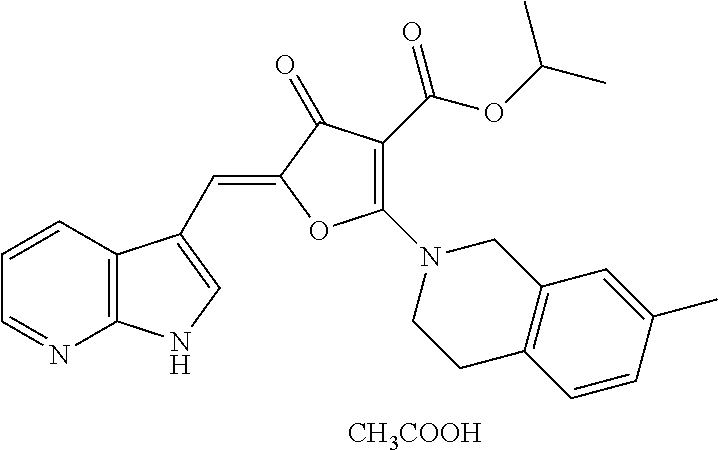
C1=CC2=C(N=C1)NC=C2C=C1C(=O)C(C(OC(C)C)=O)=C(N2CCC3=C(C2)C=C(C)C=C3)O1.[CH3COOH]
